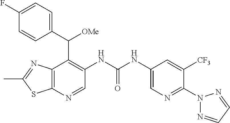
C1=NN(C2=NC=C(NC(NC3=C(C(C4=CC=C(F)C=C4)[OMe])C4=C(SC(C)=N4)N=C3)=O)C=C2[CF3])N=C1
